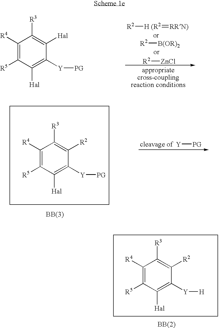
C1([R4])=C([R5])C([Hal])=C([Y][H])C([R2])=C1[R3].C1([R4])=C([R5])C([Hal])=C([Y][PG])C([Hal])=C1[R3].[R2][H (R2]=[RRN)].[R2][B(OR)2].[R2][ZnCl].[Y][PG].C1([R4])=C([R5])C([Hal])=C([Y][PG])C([R2])=C1[R3]
